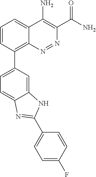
C1(C2=CC=C3C(=C2)NC(C2=CC=C(F)C=C2)=N3)=C2C(=CC=C1)C(N)=C(C(N)=O)N=N2
